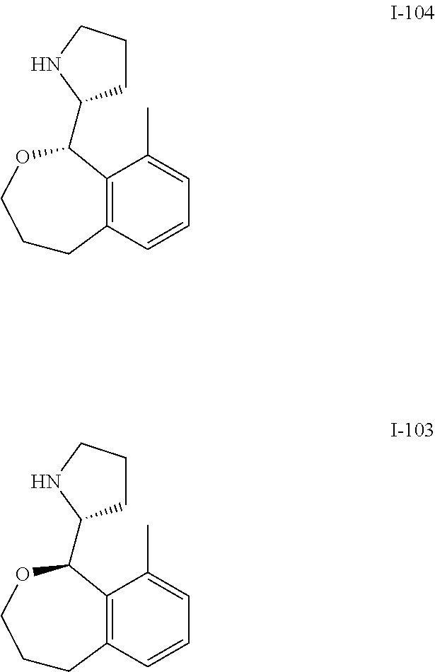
C1CCNC1C1C2=C(C=CC=C2C)CCCO1.C1CCNC1C1C2=C(C=CC=C2C)CCCO1
